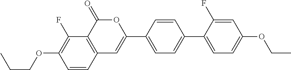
C12=C(C(=O)OC(C3=CC=C(C4=CC=C(OCC)C=C4F)C=C3)=C1)C(F)=C(OCCC)C=C2
